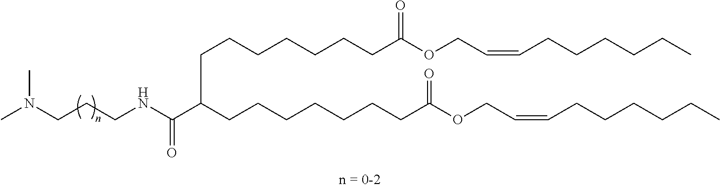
N(CCCNC(C(CCCCCCCC(OCC=CCCCCCC)=O)CCCCCCCC(OCC=CCCCCCC)=O)=O)(C)C
